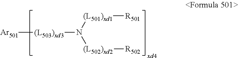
[Ar501][(L503)xd3]N([(L502)xd2][R502])[(L501)xd1][R501]
